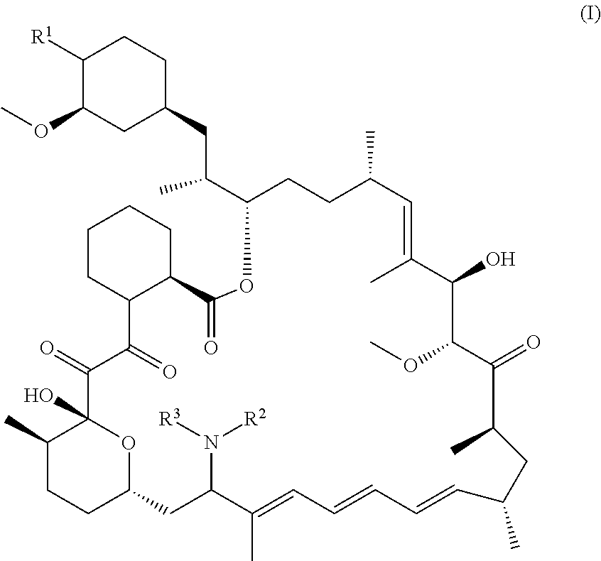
C1([R1])C(OC)CC(CC(C2OC(=O)C3C(C(=O)C(=O)C4(O)OC(CCC4C)CC(N([R3])[R2])C(C)=CC=CC=CC(C)CC(C)C(=O)C(OC)C(O)C(C)=CC(C)CC2)CCCC3)C)CC1
